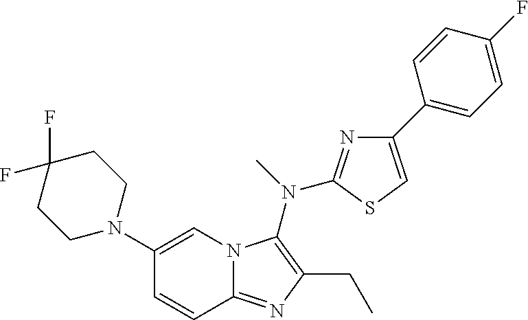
C1(N2CCC(F)(F)CC2)=CN2C(=NC(CC)=C2N(C)C2=NC(C3=CC=C(F)C=C3)=CS2)C=C1
